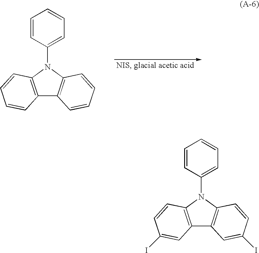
C1=CC(N2C3=C(C4=C2C=CC=C4)C=CC=C3)=CC=C1.C1=CC(N2C3=C(C4=C2C=CC(I)=C4)C=C(I)C=C3)=CC=C1
